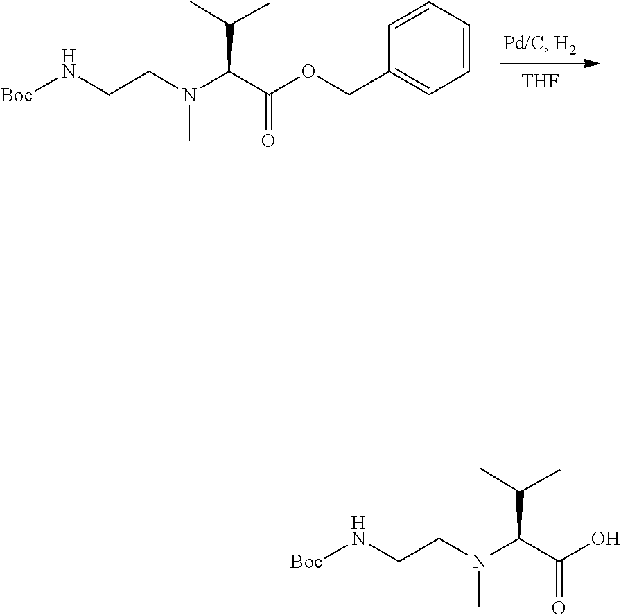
N(C)(CCN[Boc])C(C(=O)OCC1=CC=CC=C1)C(C)C.[THF].N(C)(CCN[Boc])C(C(=O)O)C(C)C
